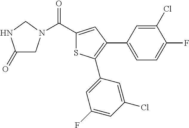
C1(=O)CN(C(C2=CC(C3=CC=C(F)C(Cl)=C3)=C(C3=CC(F)=CC(Cl)=C3)S2)=O)CN1
